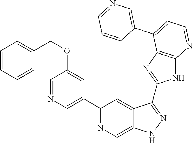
C1(C2=NC=C3C(=C2)C(C2=NC4=C(N2)N=CC=C4C2=CN=CC=C2)=NN3)=CN=CC(OCC2=CC=CC=C2)=C1
